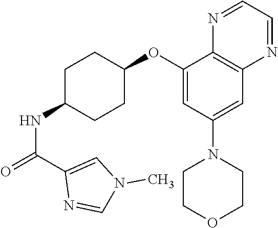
C1(OC2CCC(NC(=O)C3=CN(C)C=N3)CC2)=CC(N2CCOCC2)=CC2=C1N=CC=N2
